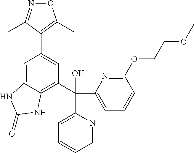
O1N=C(C)C(C2=CC(C(C3=CC=CC(OCCOC)=N3)(O)C3=CC=CC=N3)=C3C(=C2)NC(=O)N3)=C1C
